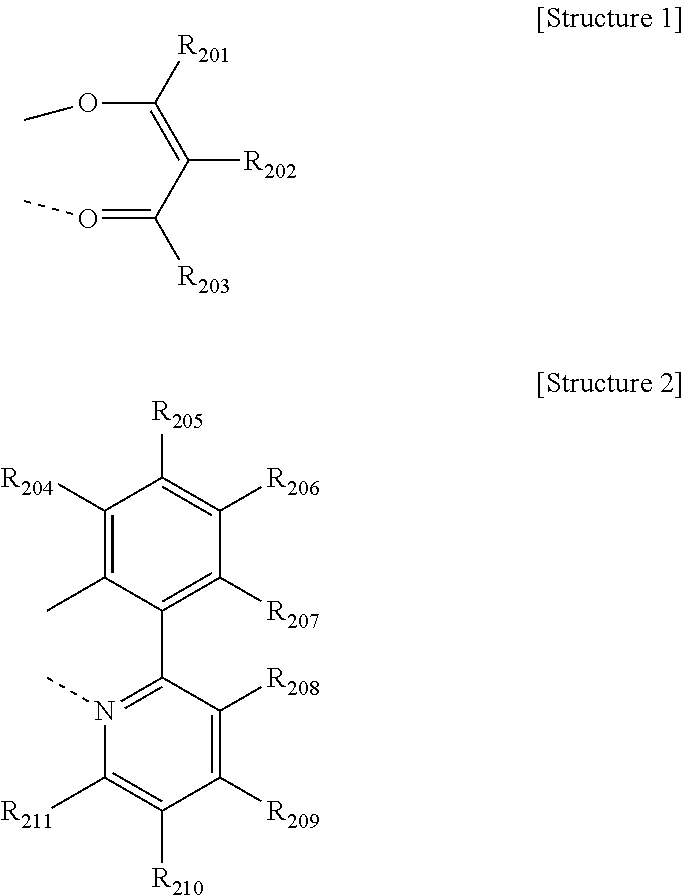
O(C([R201])=C(C([R203])=OC)[R202])C.C1([R204])=C(C)C(C2=N(C)C([R211])=C([R210])C([R209])=C2[R208])=C([R207])C([R206])=C1[R205]
